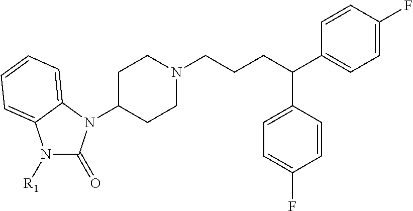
N1([R1])C(=O)N(C2CCN(CCCC(C3=CC=C(F)C=C3)C3=CC=C(F)C=C3)CC2)C2=CC=CC=C12
